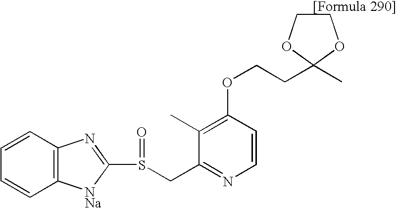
C1=CC2=C(C=C1)N=C(S(=O)CC1=NC=CC(OCCC3(C)OCCO3)=C1C)[NNa]2
